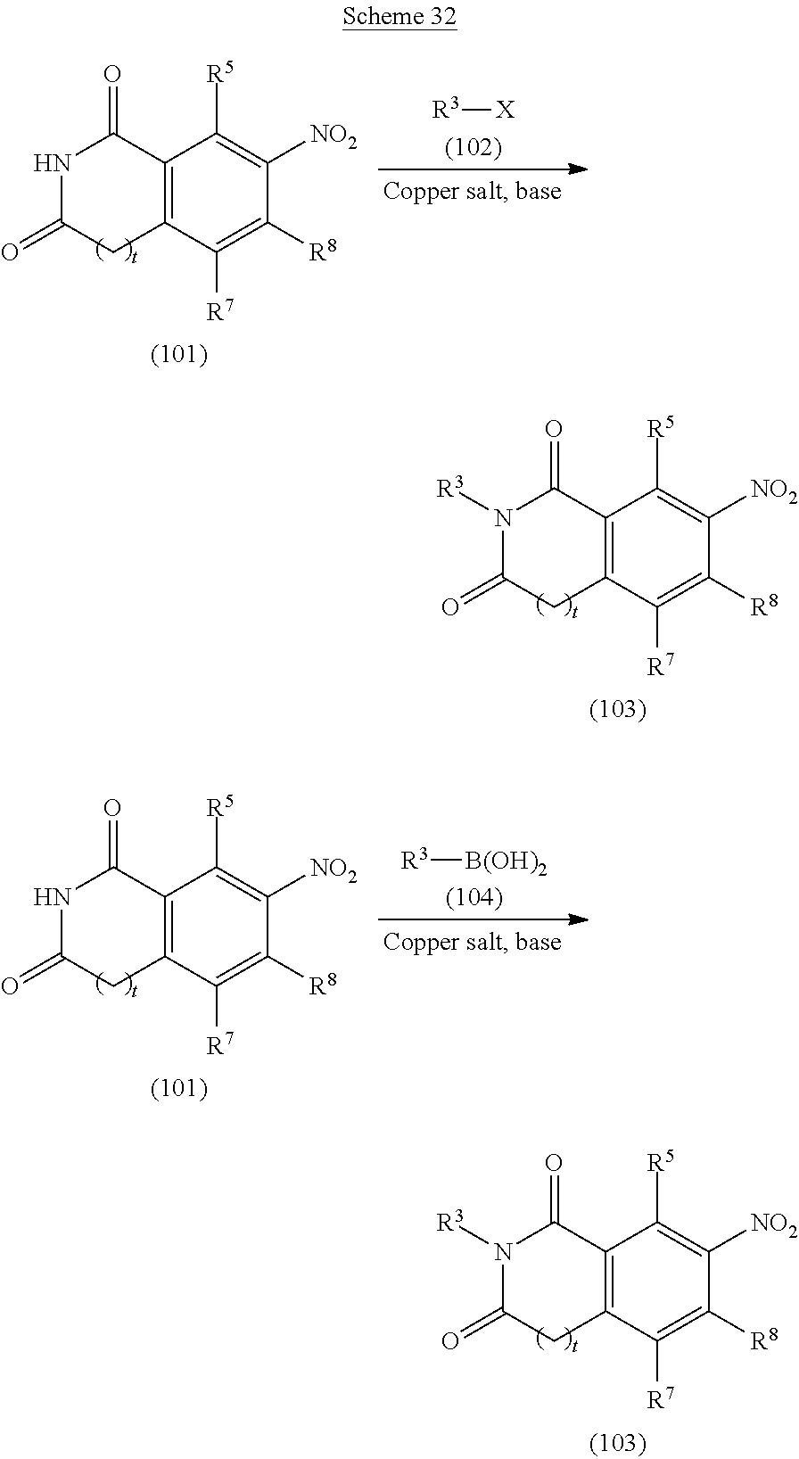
N1C(=O)CC2=C(C1=O)C([R5])=C([NO2])C([R8])=C2[R7].[R3][X].N1([R3])C(=O)CC2=C(C1=O)C([R5])=C([NO2])C([R8])=C2[R7].[R3][B(OH)2].N1C(=O)CC2=C(C1=O)C([R5])=C([NO2])C([R8])=C2[R7].N1([R3])C(=O)CC2=C(C1=O)C([R5])=C([NO2])C([R8])=C2[R7]
